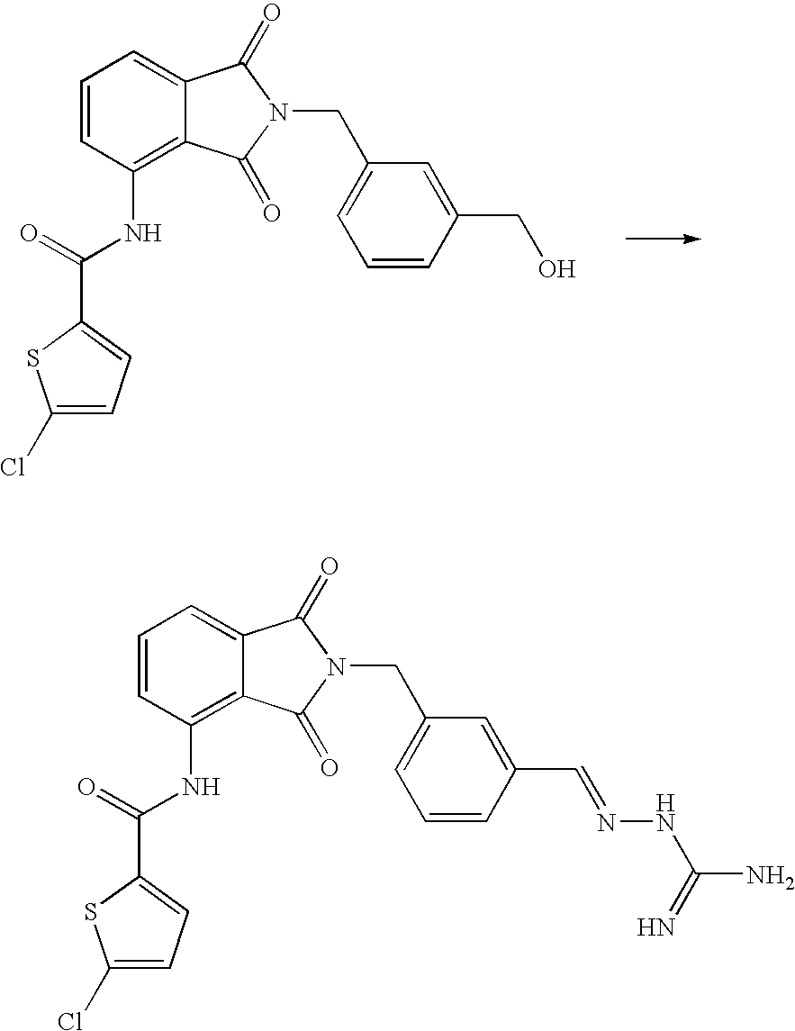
C1=CC(NC(=O)C2=CC=C(Cl)S2)=C2C(=C1)C(=O)N(CC1=CC=CC(CO)=C1)C2=O.C1=CC(NC(=O)C2=CC=C(Cl)S2)=C2C(=C1)C(=O)N(CC1=CC=CC(C=NNC(=N)N)=C1)C2=O
